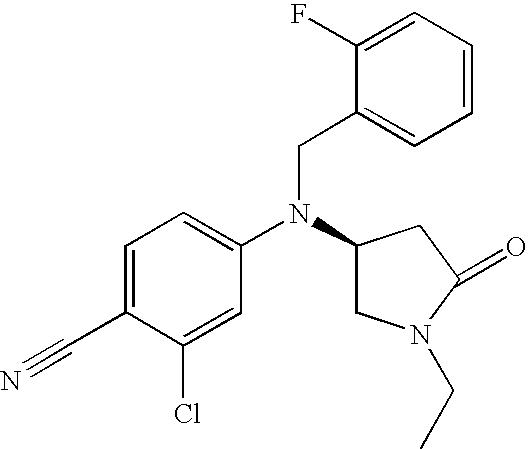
C1=C(C#N)C(Cl)=CC(N(C2CN(CC)C(=O)C2)CC2=CC=CC=C2F)=C1
